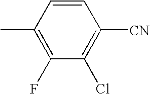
CC1=C(F)C(Cl)=C([CN])C=C1
